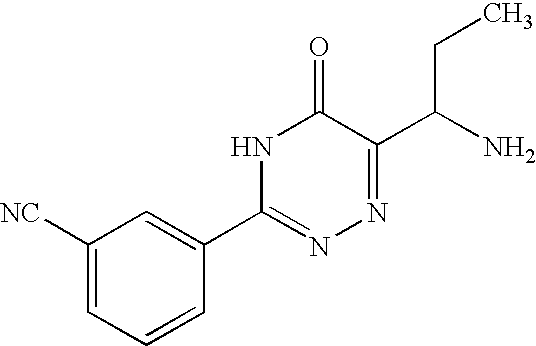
C1([NC])=CC=CC(C2=NN=C(C(N)CC)C(=O)N2)=C1
